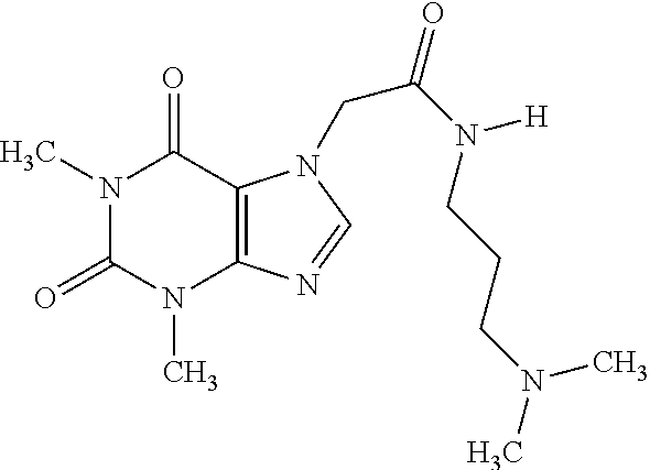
N1(C)C(=O)N(C)C2=C(C1=O)N(CC(=O)N(CCCN(C)C)[H])C=N2
